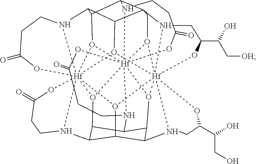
C1(=O)O[Hf]234567O8C9C(C%10%11C%12C9N9CCC(=O)O[Hf]98%13%14%15%16O%12[Hf]89%12%17(N%10CC(C(C[OH])O)O8)(O2C%11)O%13C2C(N%14CCC(=O)O%15)C(C(C(O39)C2N%12CC(C(CO)O)O%17)N4CC1)O%165)N6CCC(=O)O7
